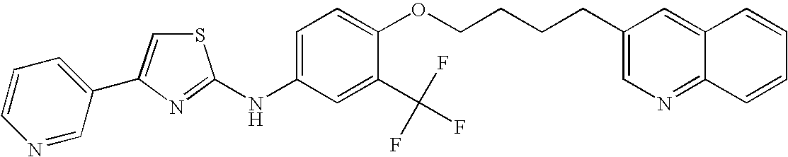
C1(C2=CC=CN=C2)=CSC(NC2=CC=C(OCCCCC3=CN=C4C(=C3)C=CC=C4)C(C(F)(F)F)=C2)=N1
